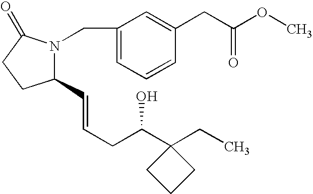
C1(C=CCC(C2(CC)CCC2)O)N(CC2=CC=CC(CC(OC)=O)=C2)C(=O)CC1
